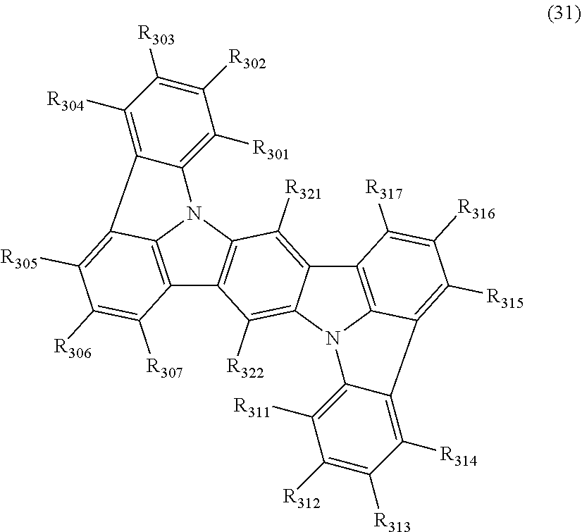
C12=C([R311])C([R312])=C([R313])C([R314])=C1C1=C([R315])C([R316])=C([R317])C3=C1N2C1=C([R322])C2=C(N4C5=C([R301])C([R302])=C([R303])C([R304])=C5C5=C([R305])C([R306])=C([R307])C2=C45)C([R321])=C13
